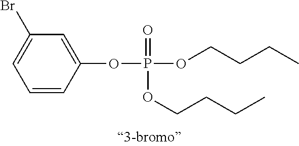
C1=CC(OP(OCCCC)(=O)OCCCC)=CC(Br)=C1
